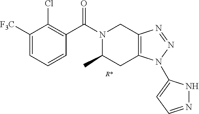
[R*].C1([F3C])=CC=CC(C(N2C(C)CC3=C(C2)N=NN3C2=CC=NN2)=O)=C1Cl
